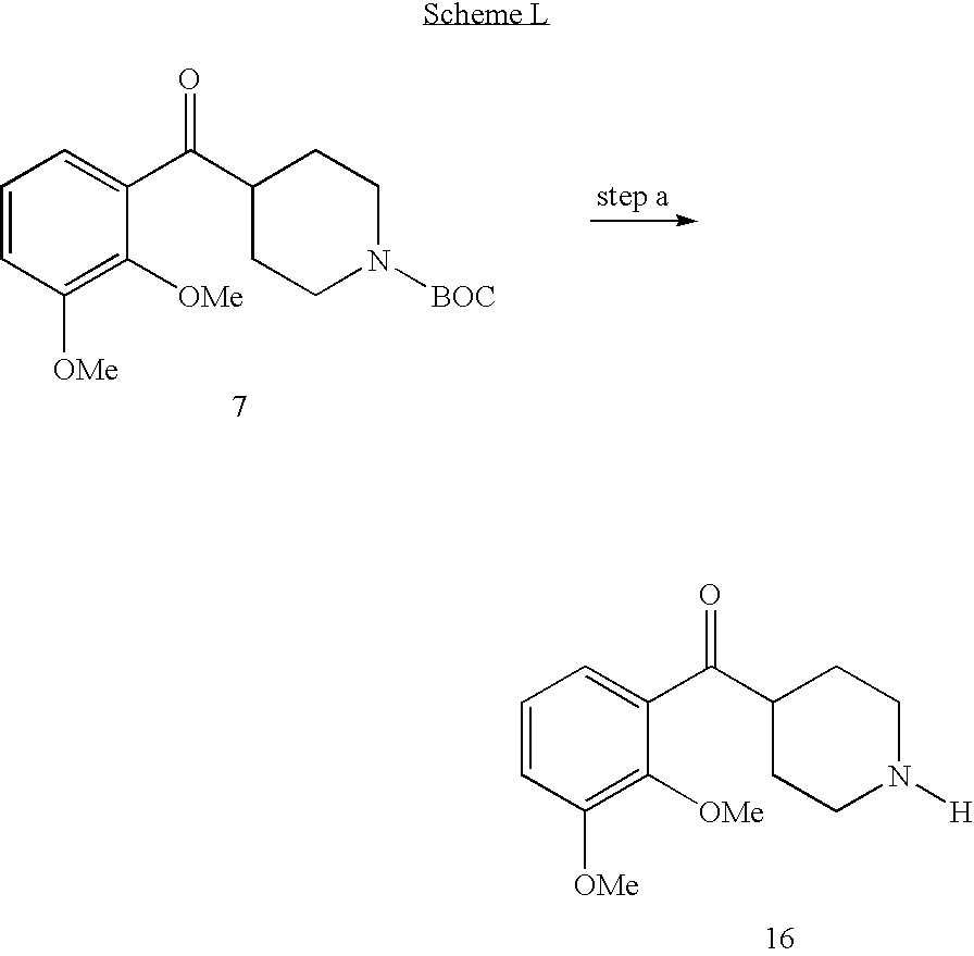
C1=CC([OMe])=C([OMe])C(C(C2CCN([BOC])CC2)=O)=C1.C1=CC([OMe])=C([OMe])C(C(C2CCN([H])CC2)=O)=C1
